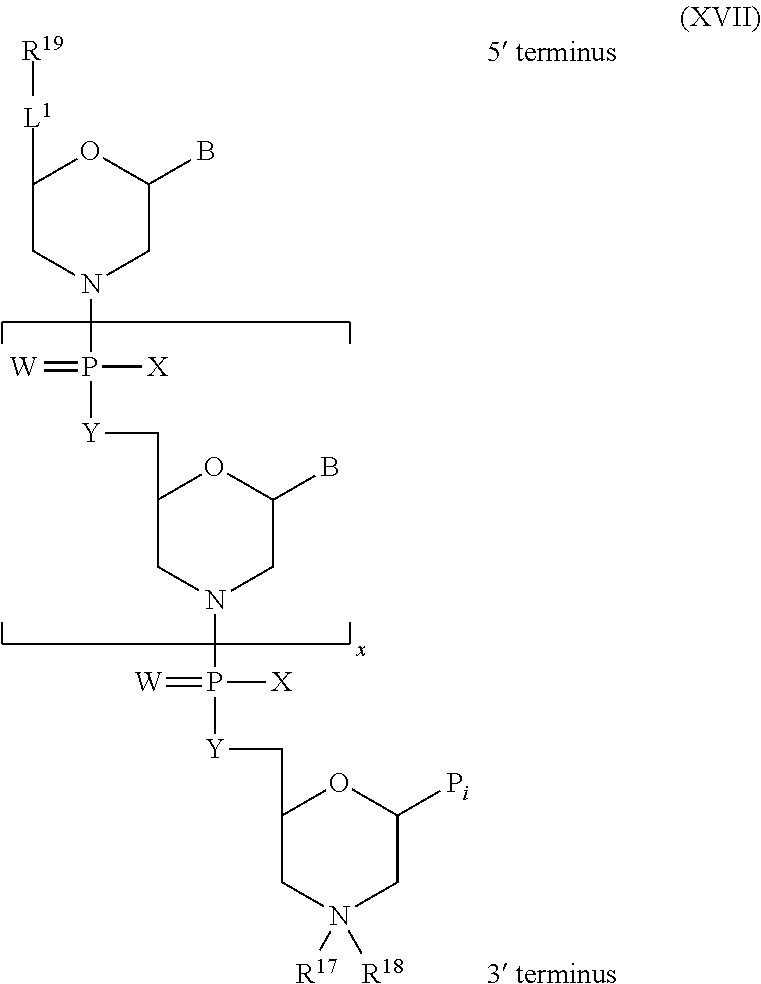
C1(C[Y]P([X])(=[W])N2CC(C[Y]P([X])(=[W])N3CC([L1][R19])OC(B)C3)OC(B)C2)CN([R17])([R18])CC([Pi])O1.[3 terminus].[5 terminus]
